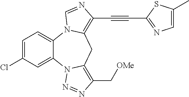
C1=C(Cl)C=C2C(=C1)N1C(=C(C#CC3=NC=C(C)S3)N=C1)CC1=C(C[OMe])N=NN21
